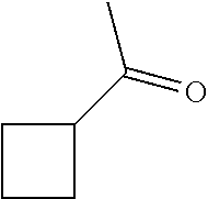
C1CC(C(C)=O)C1
